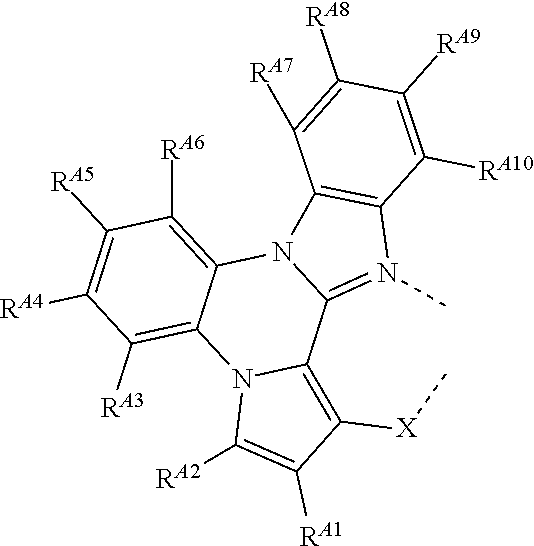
C1([RA5])=C([RA4])C([RA3])=C2C(=C1[RA6])N1C(=N(C)C3=C1C([RA7])=C([RA8])C([RA9])=C3[RA10])C1=C([X]C)C([RA1])=C([RA2])N21
